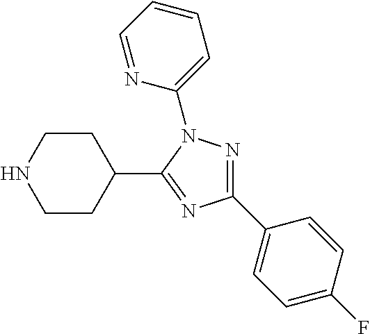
C1CC(C2=NC(C3=CC=C(F)C=C3)=NN2C2=CC=CC=N2)CCN1
